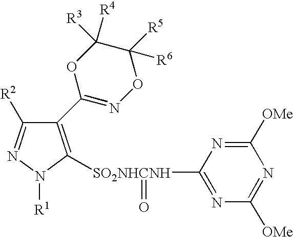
C1(C2=NOC([R6])([R5])C([R3])([R4])O2)=C([SO2NHCNH](C2=NC([OMe])=NC([OMe])=N2)=O)N([R1])N=C1[R2]
